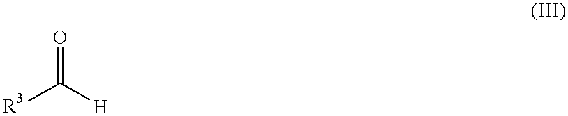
[R3]C([H])=O
